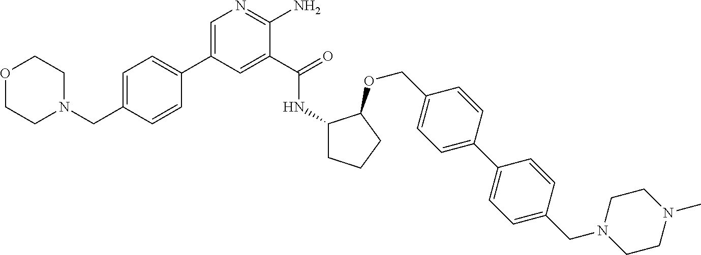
C1(C2=CN=C(N)C(C(=O)NC3CCCC3OCC3=CC=C(C4=CC=C(CN5CCN(C)CC5)C=C4)C=C3)=C2)=CC=C(CN2CCOCC2)C=C1
